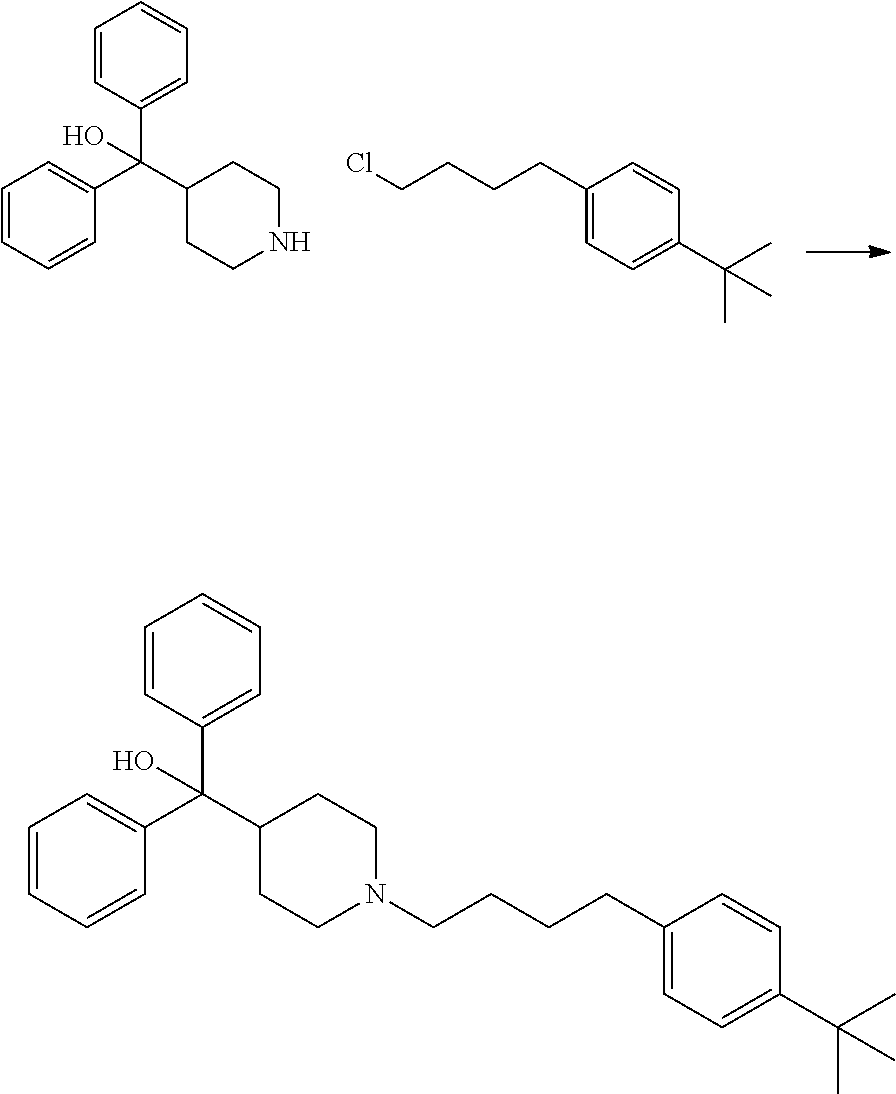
C1=CC(C(C2CCNCC2)(C2=CC=CC=C2)O)=CC=C1.ClCCCCC1=CC=C(C(C)(C)C)C=C1.C1=CC(C(C2CCN(CCCCC3=CC=C(C(C)(C)C)C=C3)CC2)(C2=CC=CC=C2)O)=CC=C1
